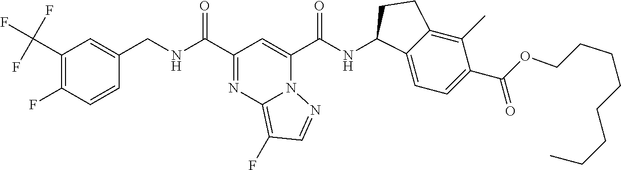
C1(C(F)(F)F)=C(F)C=CC(CNC(=O)C2=NC3=C(F)C=NN3C(C(NC3C4=CC=C(C(OCCCCCCCC)=O)C(C)=C4CC3)=O)=C2)=C1
